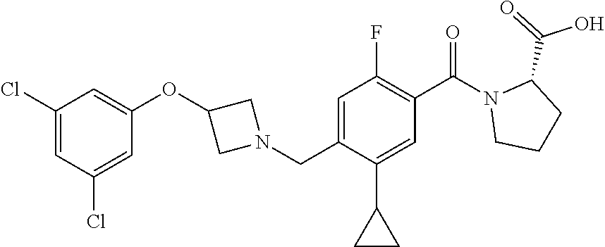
C1(Cl)=CC(Cl)=CC(OC2CN(CC3=CC(F)=C(C(N4CCCC4C(=O)O)=O)C=C3C3CC3)C2)=C1
